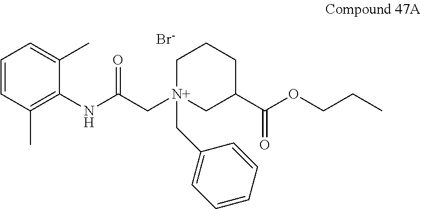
C1=CC(C)=C(NC(=O)C[N+]2(CC3=CC=CC=C3)CC(C(OCCC)=O)CCC2)C(C)=C1.[Br-]
